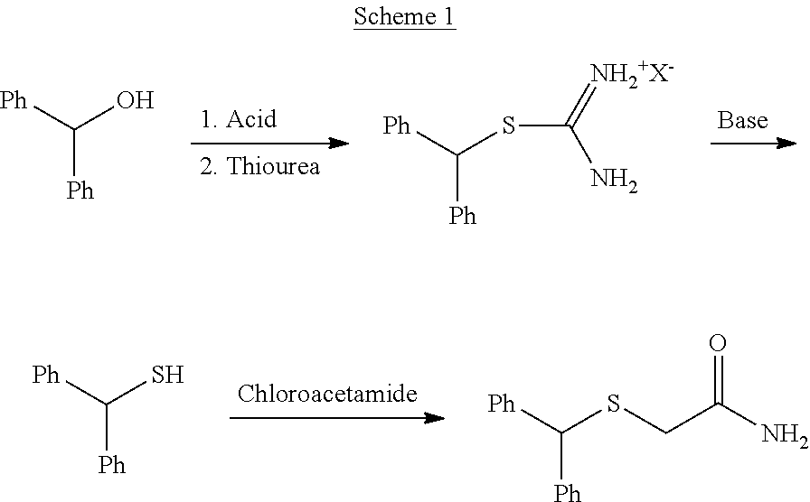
[Ph]C(O)[Ph].[Ph]C(SC(=[NH2+X-])N)[Ph].[Ph]C(S)[Ph].[Ph]C(SCC(N)=O)[Ph]
